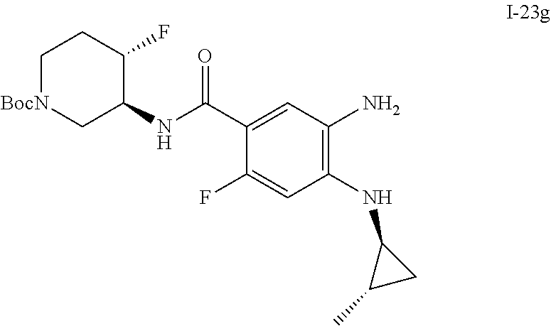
C1[BocN]CC(NC(C2=CC(N)=C(NC3C(C)C3)C=C2F)=O)C(F)C1
